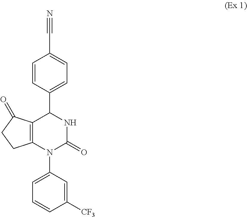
C12=C(N(C3=CC=CC([CF3])=C3)C(=O)NC1C1=CC=C(C#N)C=C1)CCC2=O
